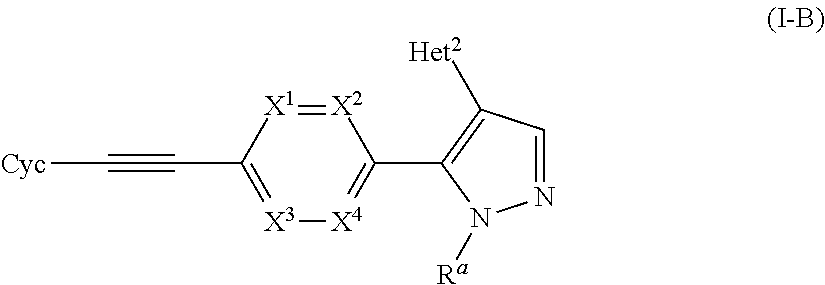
[X2]1=[X1]C(C#C[Cyc])=[X3][X4]=C1C1=C([Het2])C=NN1[Ra]
